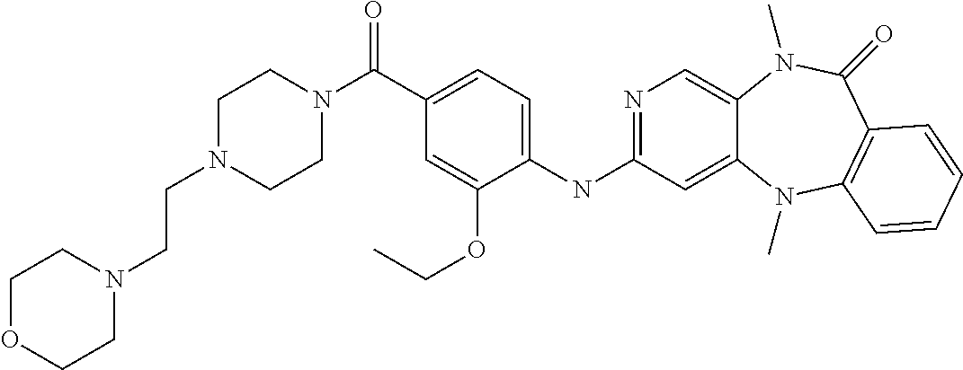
C(C1=CC=C(NC2=NC=C3C(=C2)N(C)C2=C(C(=O)N3C)C=CC=C2)C(OCC)=C1)(=O)N1CCN(CCN2CCOCC2)CC1
